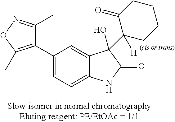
C1(C2=C(C)ON=C2C)=CC=C2C(=C1)C(O)(C1([H])CCCCC1=O)C(=O)N2
